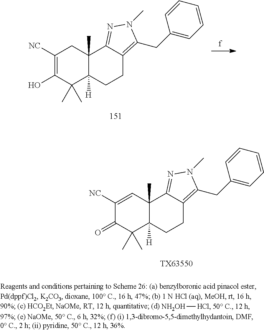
C1([NC])=C(O)C(C)(C)C2([H])C(C)(C1)C1=NN(C)C(CC3=CC=CC=C3)=C1CC2.C1([NC])=CC2(C)C([H])(C(C)(C)C1=O)CCC1=C(CC3=CC=CC=C3)N(C)N=C21.[TX63550].[NH2OH][HCl]
